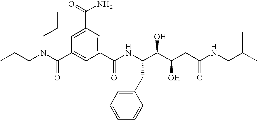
CCCN(C(C1=CC(C(NC(C(C(CC(NCC(C)C)=O)O)O)CC2=CC=CC=C2)=O)=CC(C(=O)N)=C1)=O)CCC
